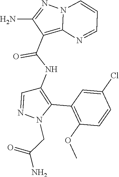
C1(C2=C(NC(C3=C4N(N=C3N)C=CC=N4)=O)C=NN2CC(N)=O)=C(OC)C=CC(Cl)=C1
